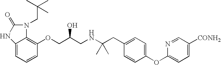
C12=CC=CC(OCC(CNC(CC3=CC=C(OC4=CC=C([CONH2])C=N4)C=C3)(C)C)O)=C1N(CC(C)(C)C)C(=O)N2
